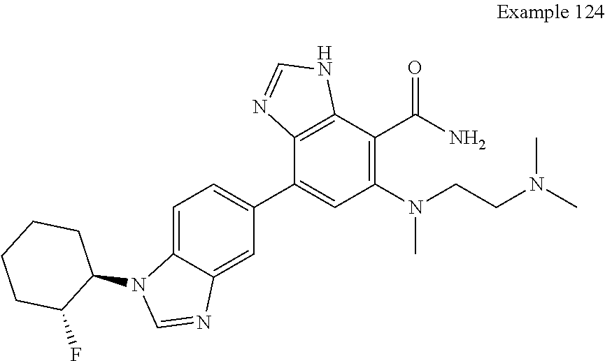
C1=C2C(=CC(C3=CC(N(CCN(C)C)C)=C(C(N)=O)C4=C3N=CN4)=C1)N=CN2C1CCCCC1F
